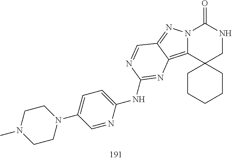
C1(=O)N2C(=C3C(=N2)C=NC(NC2=CC=C(N4CCN(C)CC4)C=N2)=N3)C2(CN1)CCCCC2
